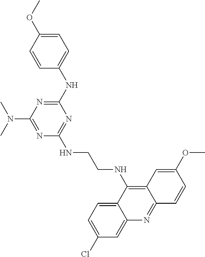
CN(C)C1=NC(NCCNC2=C3C(=NC4=CC(Cl)=CC=C24)C=CC(OC)=C3)=NC(NC2=CC=C(OC)C=C2)=N1
